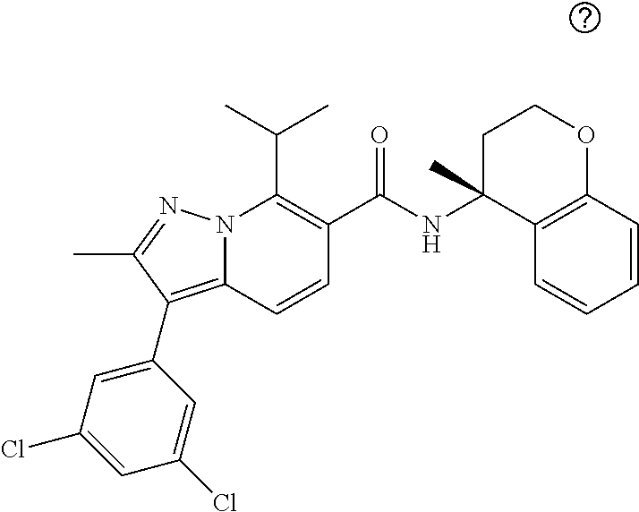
C(C1=C(C(NC2(C)CCOC3=C2C=CC=C3)=O)C=CC2=C(C3=CC(Cl)=CC(Cl)=C3)C(C)=NN12)(C)C
